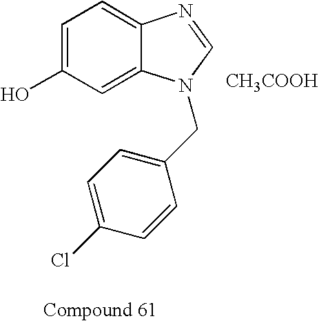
C1=C(O)C=C2C(=C1)N=CN2CC1=CC=C(Cl)C=C1.[CH3COOH]
